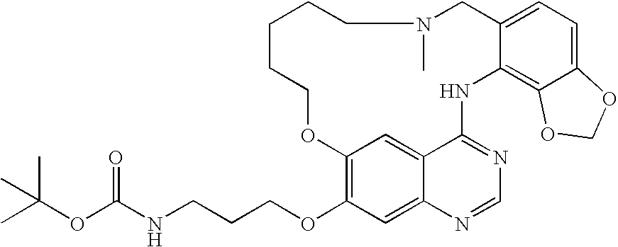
C1=C2C(=C3C(=C1)CN(C)CCCCCOC1=C(OCCCNC(OC(C)(C)C)=O)C=C4C(=C1)C(=NC=N4)N3)OCO2
